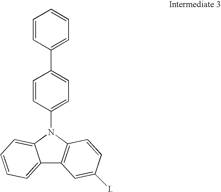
C12=CC=CC=C1N(C1=CC=C(C3=CC=CC=C3)C=C1)C1=C2C=C(I)C=C1
